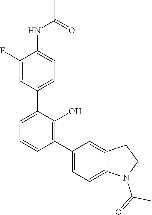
C1(F)=CC(C2=CC=CC(C3=CC=C4C(=C3)CCN4C(C)=O)=C2O)=CC=C1NC(=O)C
